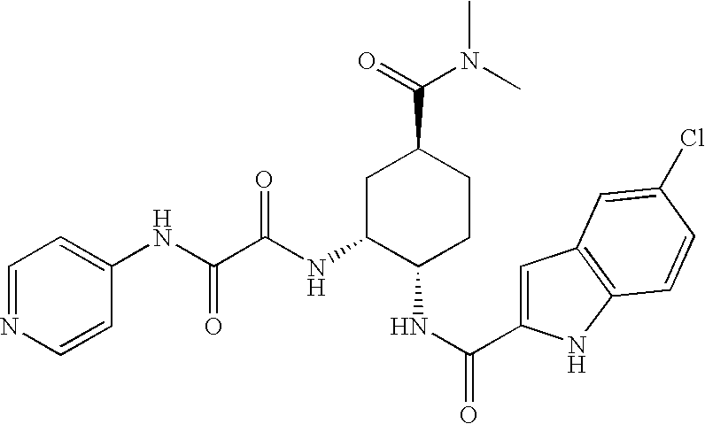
C1=C(C(NC2CCC(C(N(C)C)=O)CC2NC(C(NC2=CC=NC=C2)=O)=O)=O)NC2=C1C=C(Cl)C=C2
